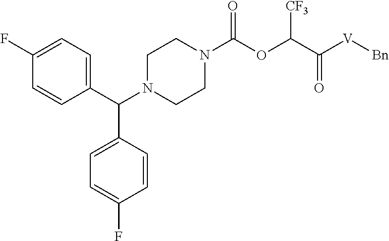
C1(F)=CC=C(C(N2CCN(C(OC(C([V][Bn])=O)[CF3])=O)CC2)C2=CC=C(F)C=C2)C=C1
